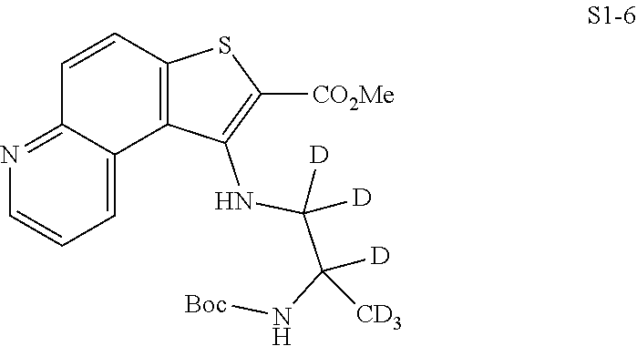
C1=C2C(=NC=C1)C=CC1=C2C(NC(C(N[Boc])([D])[CD3])([D])[D])=C([CO2Me])S1
